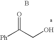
[Ph]C(CO)=O.B
